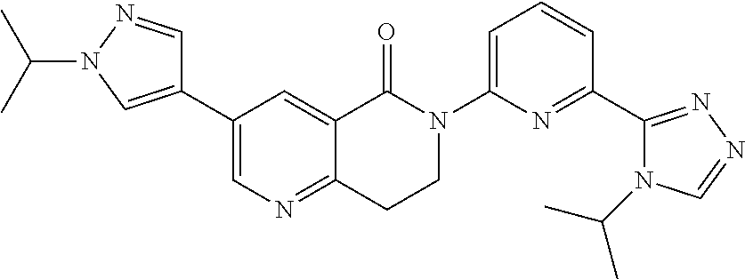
C12=NC=C(C3=CN(C(C)C)N=C3)C=C1C(=O)N(C1=CC=CC(C3=NN=CN3C(C)C)=N1)CC2
